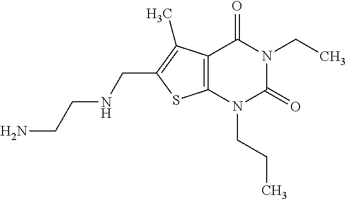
C12=C(N(CCC)C(=O)N(CC)C1=O)SC(CNCCN)=C2C
